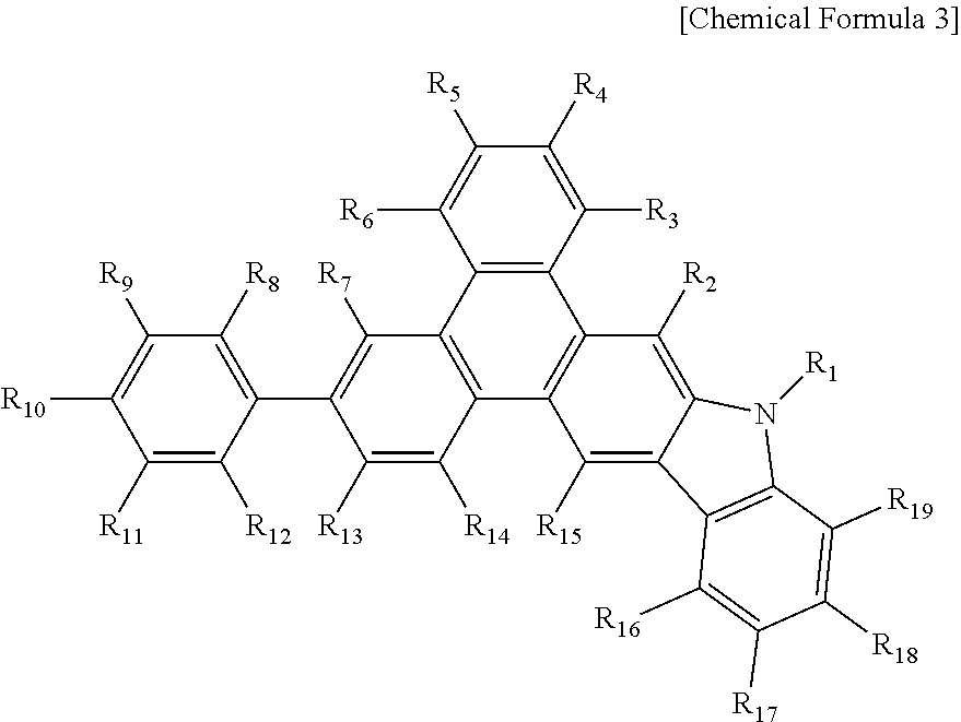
C1([R6])=C([R5])C([R4])=C([R3])C2=C1C1=C(C3=C2C([R2])=C2C(=C3[R15])C3=C(N2[R1])C([R19])=C([R18])C([R17])=C3[R16])C([R14])=C([R13])C(C2=C([R8])C([R9])=C([R10])C([R11])=C2[R12])=C1[R7]
